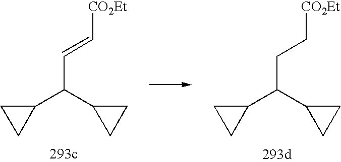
C(C(C1CC1)C1CC1)=C[CO2Et].C(C(C1CC1)C1CC1)C[CO2Et]
